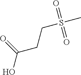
OC(CCS(C)(=O)=O)=O
